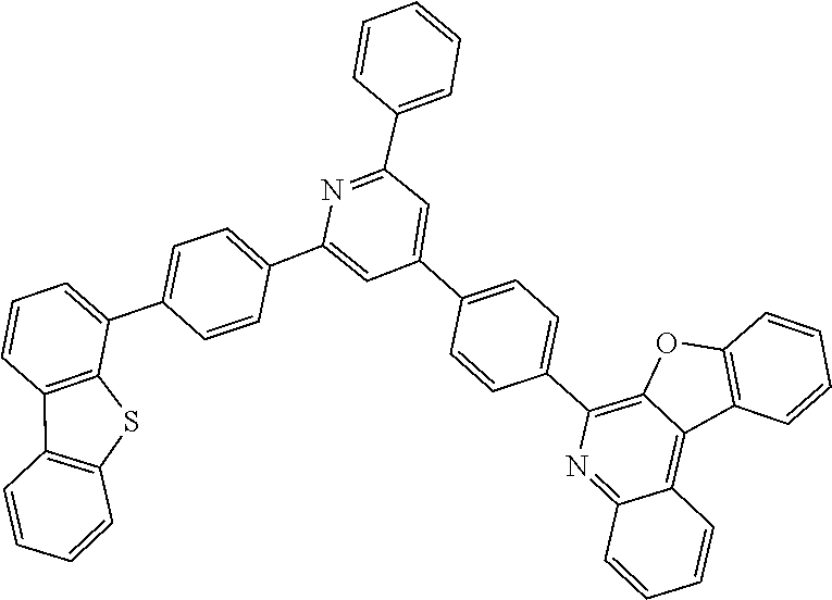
C1=CC=CC2=C1OC1=C(C3=CC=C(C4=CC(C5=CC=CC=C5)=NC(C5=CC=C(C6=CC=CC7=C6SC6=C7C=CC=C6)C=C5)=C4)C=C3)N=C3C(=C12)C=CC=C3
